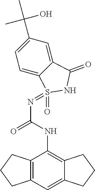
C12=C(C=C3C(=C1NC(N=S1(=O)NC(=O)C4=CC(C(C)(C)O)=CC=C41)=O)CCC3)CCC2
